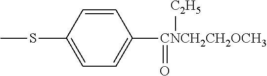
C1(SC)=CC=C([CNCH2CH2OCH3](=O)[C2H5])C=C1
